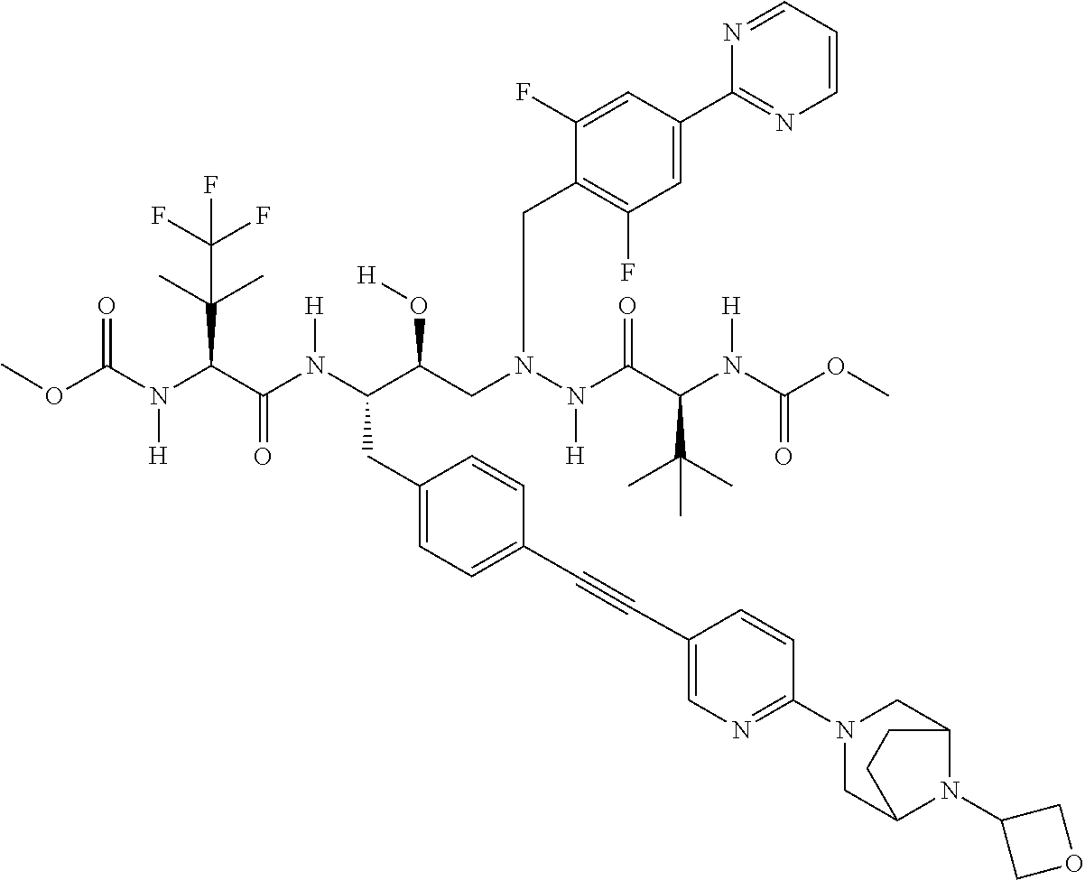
COC(N(C(C(N(C(C(CN(N(C(C(N(C(OC)=O)[H])C(C)(C)C)=O)[H])CC1=C(F)C=C(C2=NC=CC=N2)C=C1F)O[H])CC1=CC=C(C#CC2=CN=C(N3CC4N(C5COC5)C(C3)CC4)C=C2)C=C1)[H])=O)C(C)(C)C(F)(F)F)[H])=O
